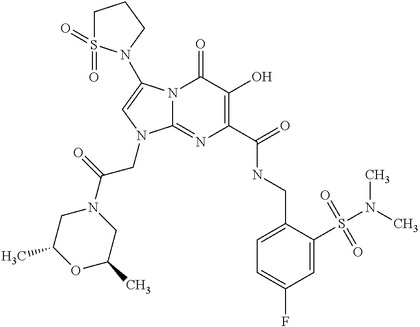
N12C(=NC(C(=O)NCC3=CC=C(F)C=C3S(N(C)C)(=O)=O)=C(O)C1=O)N(CC(=O)N1CC(C)OC(C)C1)C=C2N1S(=O)(=O)CCC1
